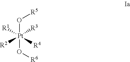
O([Pt](O[R6])([R1])([R3])([R2])[R4])[R5]
